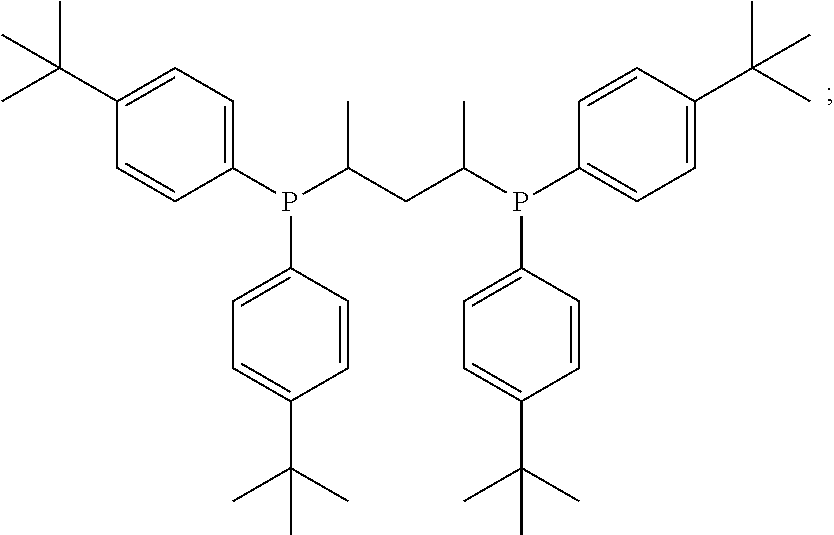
C1(C(C)(C)C)=CC=C(P(C2=CC=C(C(C)(C)C)C=C2)C(C)CC(C)P(C2=CC=C(C(C)(C)C)C=C2)C2=CC=C(C(C)(C)C)C=C2)C=C1
